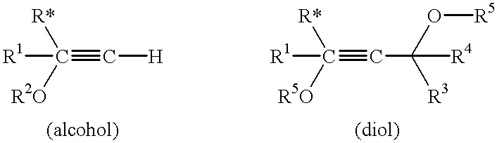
[R*]C([R2O])(#C[H])[R1].[R*]C([R5O])(#CC(O[R5])([R3])[R4])[R1]
